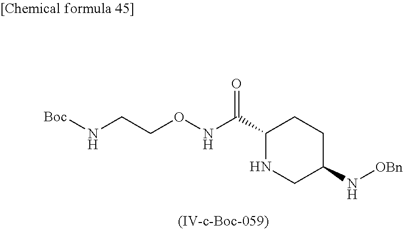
O=C(C1NCC(N[OBn])CC1)NOCCN[Boc]
